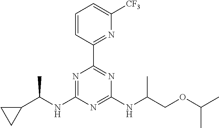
N1=C(NC(C2CC2)C)N=C(NC(COC(C)C)C)N=C1C1=NC([CF3])=CC=C1
